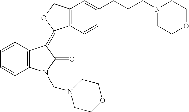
C1=CC=CC2=C1C(=C1C3=C(C=C(CCCN4CCOCC4)C=C3)CO1)C(=O)N2CN1CCOCC1
